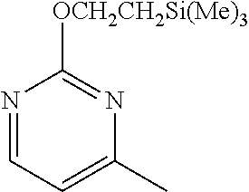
N1=CC=C(C)N=C1[OCH2CH2Si(Me)3]
